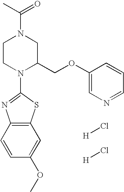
C1CN(C2=NC3=C(S2)C=C(OC)C=C3)C(COC2=CN=CC=C2)CN1C(C)=O.[H]Cl.[H]Cl
